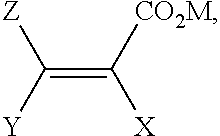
C(=C([CO2M])[X])([Y])[Z]
